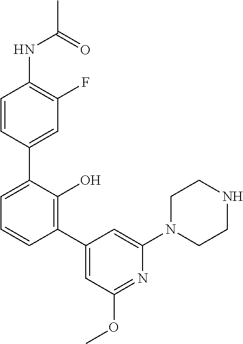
C1=C(C2=CC(F)=C(NC(=O)C)C=C2)C(O)=C(C2=CC(OC)=NC(N3CCNCC3)=C2)C=C1
